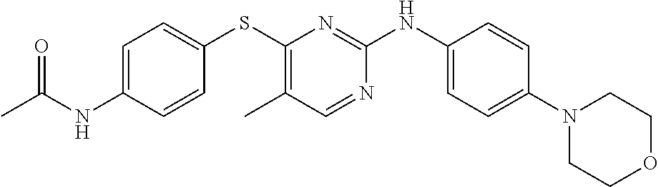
C1=C(NC(C)=O)C=CC(SC2=C(C)C=NC(NC3=CC=C(N4CCOCC4)C=C3)=N2)=C1
